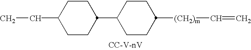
C(C)C1CCC(C2CCC([(CH2)m]C=C)CC2)CC1
